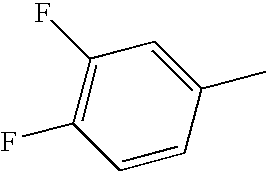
C1=CC(F)=C(F)C=C1C
